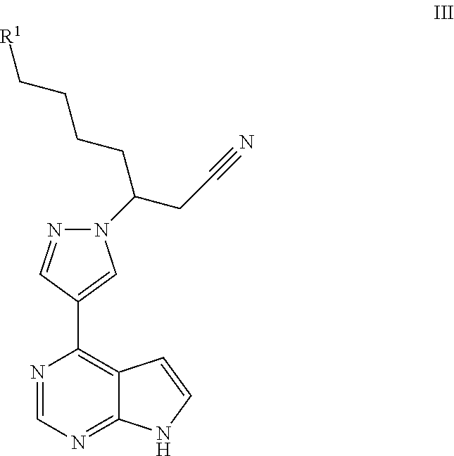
N1(C(CCCC[R1])CC#N)N=CC(C2=C3C(=NC=N2)NC=C3)=C1
